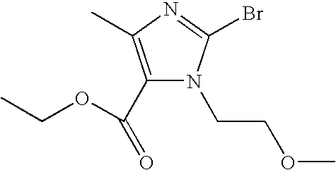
C1(C(OCC)=O)=C(C)N=C(Br)N1CCOC
